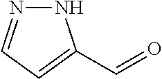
N1N=CC=C1C=O
